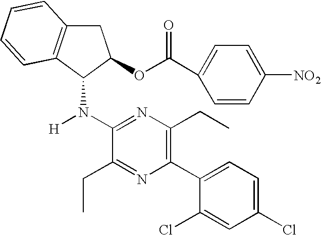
C1(N([H])C2C(OC(C3=CC=C([NO2])C=C3)=O)CC3=C2C=CC=C3)=NC(CC)=C(C2=CC=C(Cl)C=C2Cl)N=C1CC
